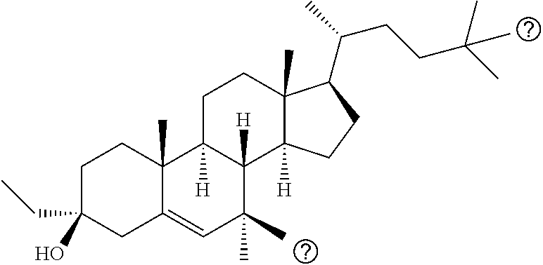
C1C(O)(CC)CC2=CC(C)(C)C3([H])C([H])(C2(C)C1)CCC1(C)C3([H])CCC1C(CCC(C)(C)C)C
